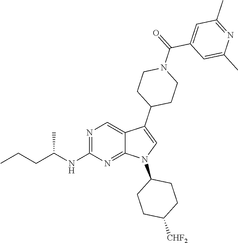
N1=C(NC(CCC)C)N=C2C(=C1)C(C1CCN(C(C3=CC(C)=NC(C)=C3)=O)CC1)=CN2C1CCC([CHF2])CC1
